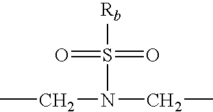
CCN(S([Rb])(=O)=O)CC
